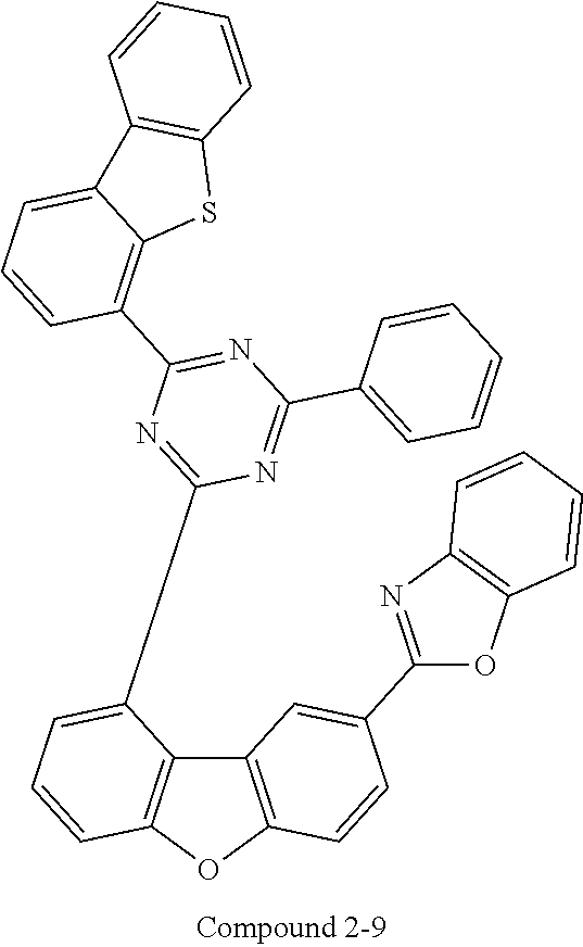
O1C2=C(N=C1C1=CC3=C(OC4=C3C(C3=NC(C5=C6C(=CC=C5)C5=C(S6)C=CC=C5)=NC(C5=CC=CC=C5)=N3)=CC=C4)C=C1)C=CC=C2
